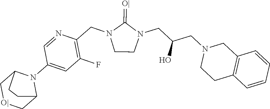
C1CN(CC(CN2CCC3=C(C2)C=CC=C3)O)C(=[O|])N1CC1=C(F)C=C(N2C3C[O|]CC2CC3)C=N1
